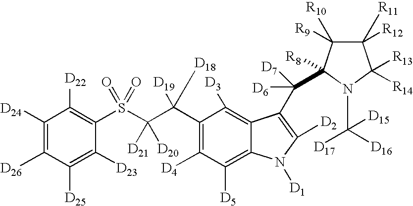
C1([D24])=C([D26])C([D25])=C([D23])C(S(C(C(C2=C([D4])C([D5])=C3C(=C2[D3])C(C([D6])([D7])C2([R8])C([R9])([R10])C([R11])([R12])C([R13])([R14])N2C([D17])([D15])[D16])=C([D2])N3[D1])([D19])[D18])([D21])[D20])(=O)=O)=C1[D22]
